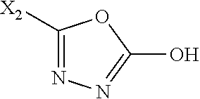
C1([X2])=NN=C(O)O1
